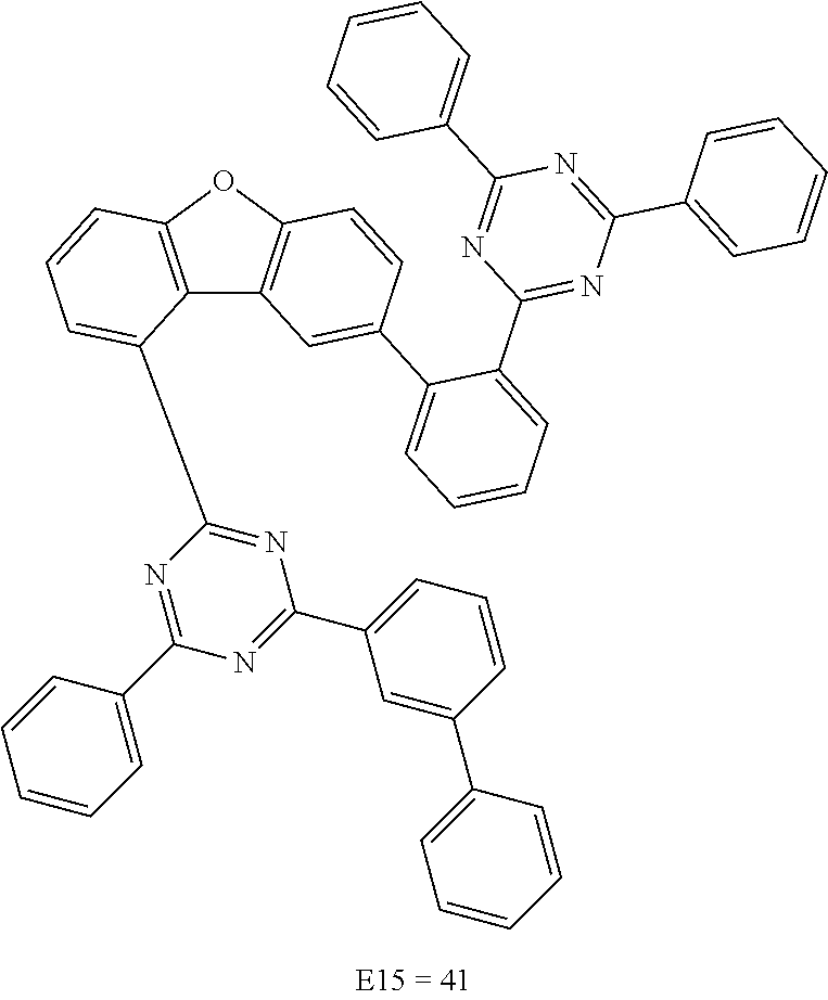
C12=C(OC3=C1C=C(C1=CC=CC=C1C1=NC(C4=CC=CC=C4)=NC(C4=CC=CC=C4)=N1)C=C3)C=CC=C2C1=NC(C2=CC=CC(C3=CC=CC=C3)=C2)=NC(C2=CC=CC=C2)=N1
